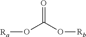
[Ra]OC(O[Rb])=O
